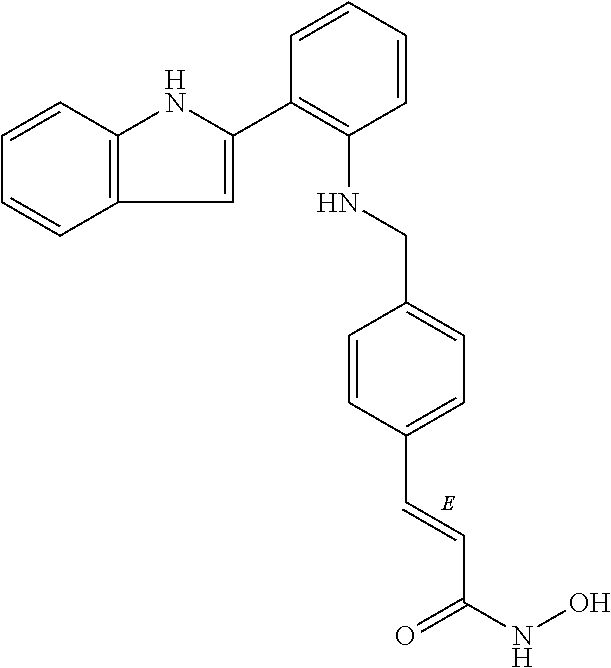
C1=CC2=C(C=C1)C=C(C1=C(NCC3=CC=C(C=CC(=O)NO)C=C3)C=CC=C1)N2
